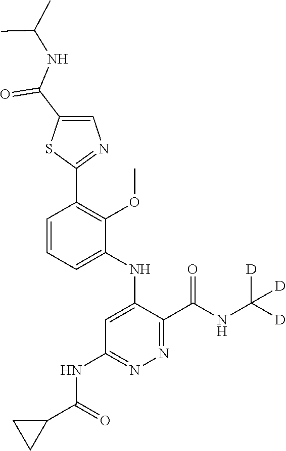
C1=CC=C(NC2=CC(NC(C3CC3)=O)=NN=C2C(NC([D])([D])[D])=O)C(OC)=C1C1=NC=C(C(NC(C)C)=O)S1
